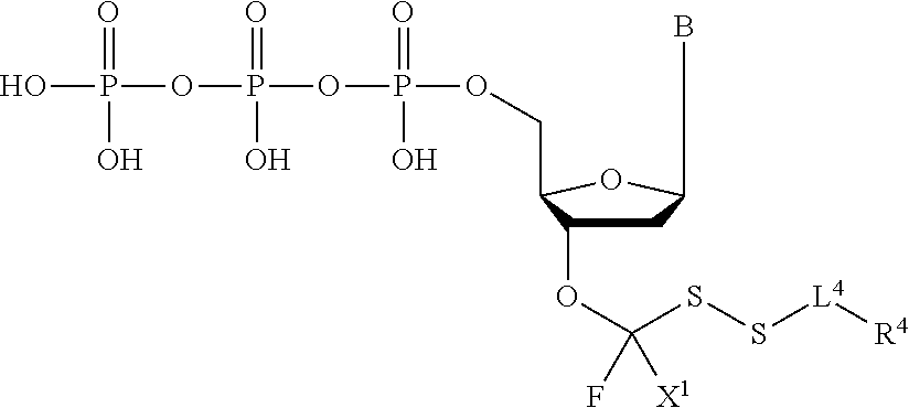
C1C(OC(SS[L4][R4])(F)[X1])C(COP(OP(O)(=O)OP(=O)(O)O)(O)=O)OC1B
